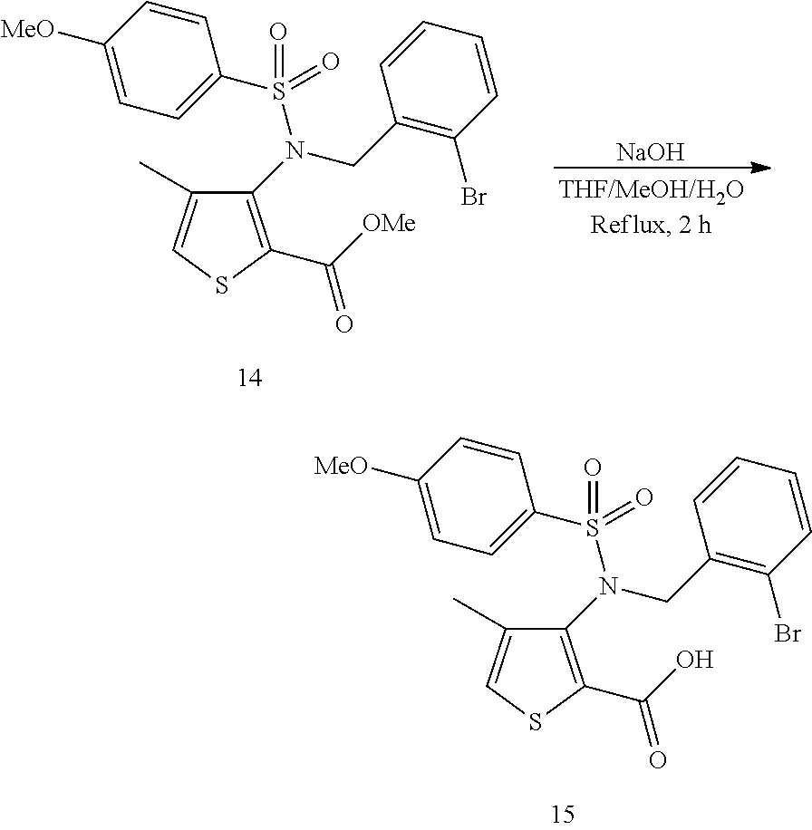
C1(N(S(=O)(=O)C2=CC=C([MeO])C=C2)CC2=C(Br)C=CC=C2)=C(C(O)=O)SC=C1C.C1(N(S(=O)(=O)C2=CC=C([MeO])C=C2)CC2=C(Br)C=CC=C2)=C(C([OMe])=O)SC=C1C.[NaOH]
